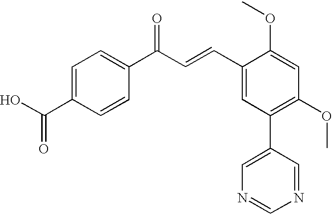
C1=C(C(O)=O)C=CC(C(=O)C=CC2=CC(C3=CN=CN=C3)=C(OC)C=C2OC)=C1
